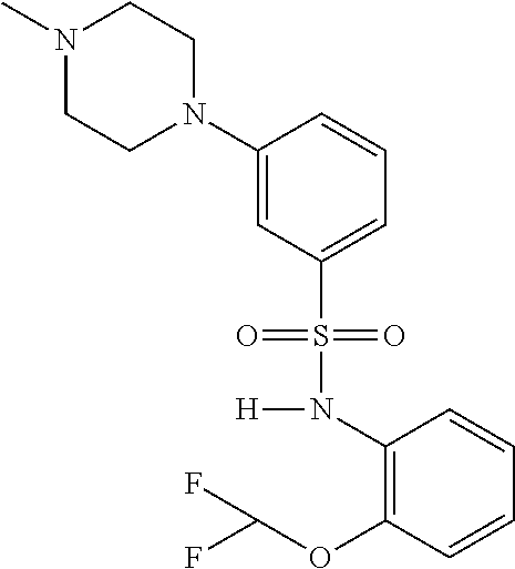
N1(C)CCN(C2=CC(S(N([H])C3=C(OC(F)F)C=CC=C3)(=O)=O)=CC=C2)CC1
